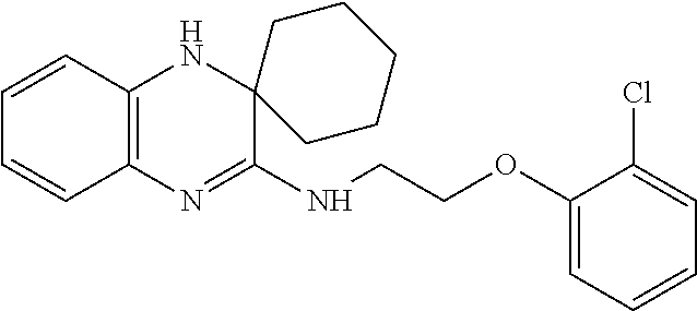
C1=CC2=C(C=C1)N=C(NCCOC1=CC=CC=C1Cl)C1(N2)CCCCC1
